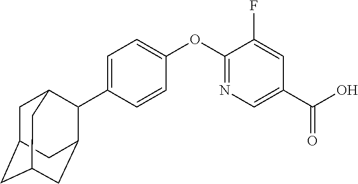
C1=C(C2C3CC4CC(CC2C4)C3)C=CC(OC2=NC=C(C(O)=O)C=C2F)=C1
